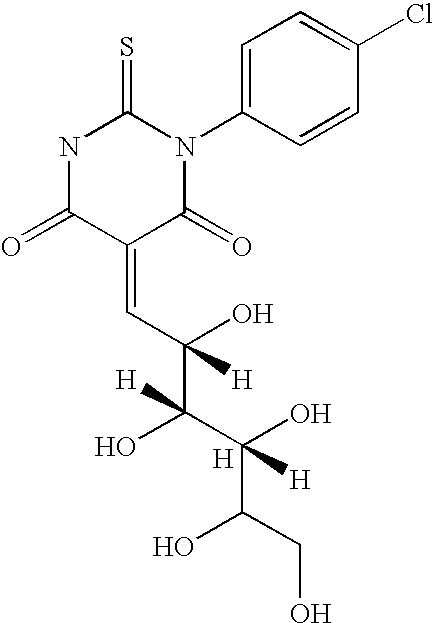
N1C(=O)C(=CC(O)(C(C(O)(C(CO)O)[H])(O)[H])[H])C(=O)N(C2=CC=C(Cl)C=C2)C1=S.[H]
